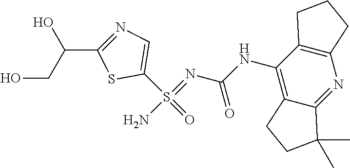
C1(NC(=O)N=S(N)(C2=CN=C(C(CO)O)S2)=O)=C2C(=NC3=C1CCC3)C(C)(C)CC2
